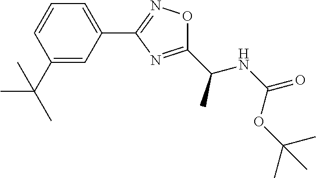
C1=CC(C(C)(C)C)=CC(C2=NOC(C(NC(=O)OC(C)(C)C)C)=N2)=C1
